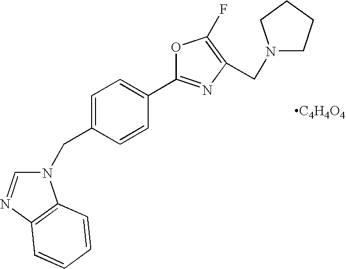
N1(CC2=CC=C(C3=NC(CN4CCCC4)=C(F)O3)C=C2)C=NC2=C1C=CC=C2.[C4H4O4]
